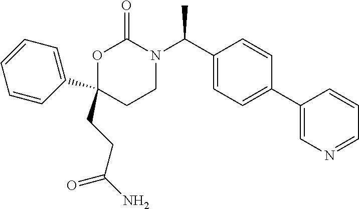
C1(CCC(N)=O)(C2=CC=CC=C2)CCN(C(C2=CC=C(C3=CN=CC=C3)C=C2)C)C(=O)O1
